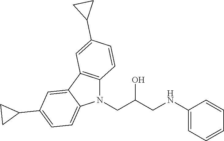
N(CC(CN1C2=C(C3=CC(C4CC4)=CC=C13)C=C(C1CC1)C=C2)O)C1=CC=CC=C1
